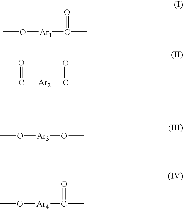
O([Ar1]C(=O)C)C.CC([Ar2]C(C)=O)=O.CO[Ar3]OC.CO[Ar4]C(C)=O
